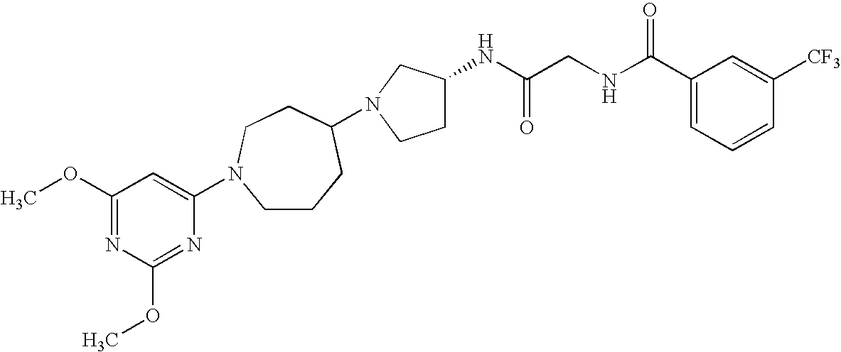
N1(C2CCCN(C3=CC(OC)=NC(OC)=N3)CC2)CCC(NC(CNC(C2=CC=CC([CF3])=C2)=O)=O)C1
